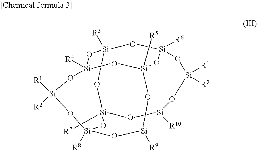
[R7][Si]12O[Si]3([R3])O[Si]([R6])(O[Si]4([R5])O[Si]([R9])O[Si]([R8])(O1)O[Si]([R1])([R2])O[Si]([R4])(O4)O3)O[Si]([R1])([R2])O[Si]([R10])O2
